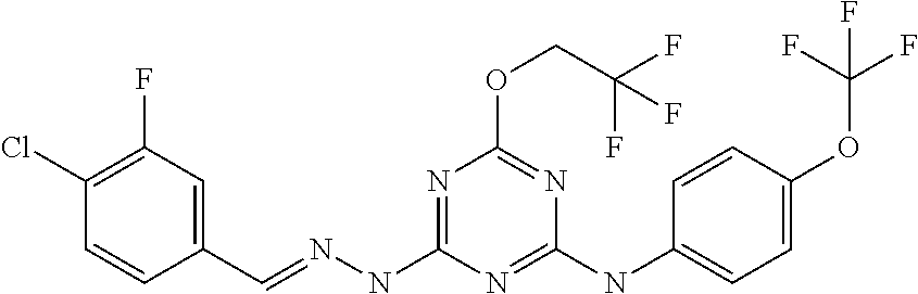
C1=CC(C=NNC2=NC(OCC(F)(F)F)=NC(NC3=CC=C(OC(F)(F)F)C=C3)=N2)=CC(F)=C1Cl
